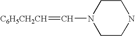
C1CN(C=[C6H5CH2CH])CCN1
